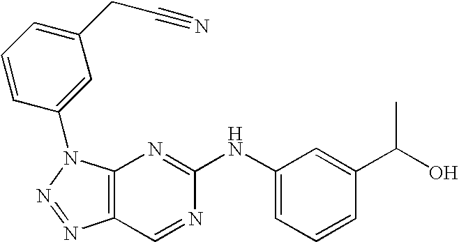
C12=C(N(C3=CC(CC#N)=CC=C3)N=N1)N=C(NC1=CC=CC(C(O)C)=C1)N=C2
